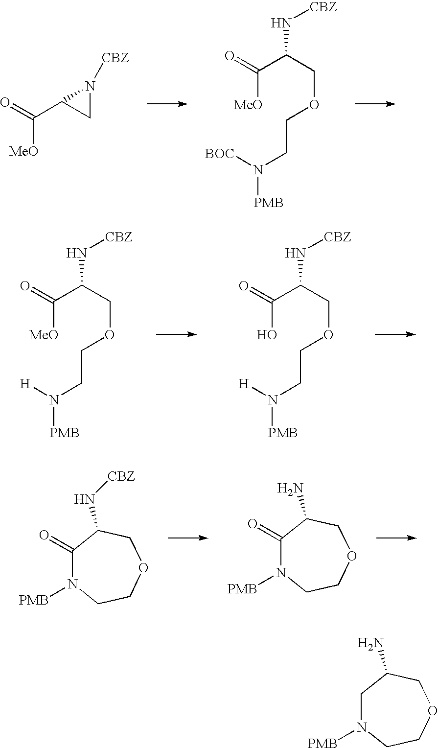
C([MeO])(=O)C1N([CBZ])C1.C([MeO])(C(COCCN([PMB])[BOC])N[CBZ])=O.C([MeO])(C(COCCN([PMB])[H])N[CBZ])=O.C(O)(C(COCCN([PMB])[H])N[CBZ])=O.C1(=O)N([PMB])CCOCC1N[CBZ].C1(=O)N([PMB])CCOCC1N.C1N([PMB])CCOCC1N
